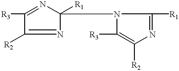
C1([R2])=NC([R1])(N2C([R1])=NC([R2])=C2[R3])N=C1[R3]
